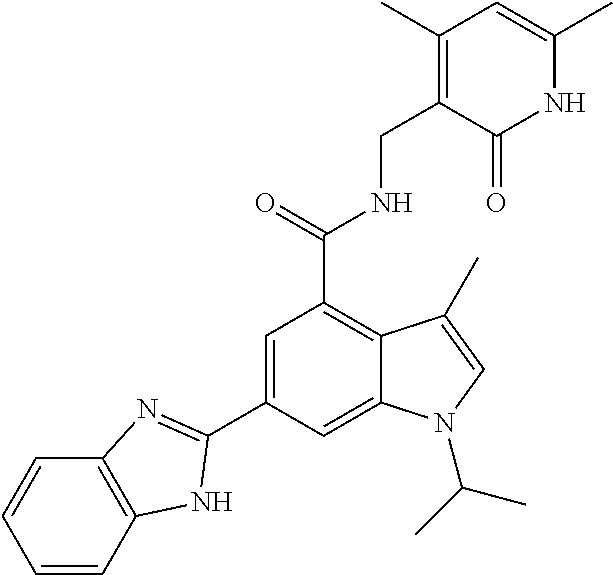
N1C(C)=CC(C)=C(CNC(C2=C3C(=CC(C4=NC5=C(C=CC=C5)N4)=C2)N(C(C)C)C=C3C)=O)C1=O
